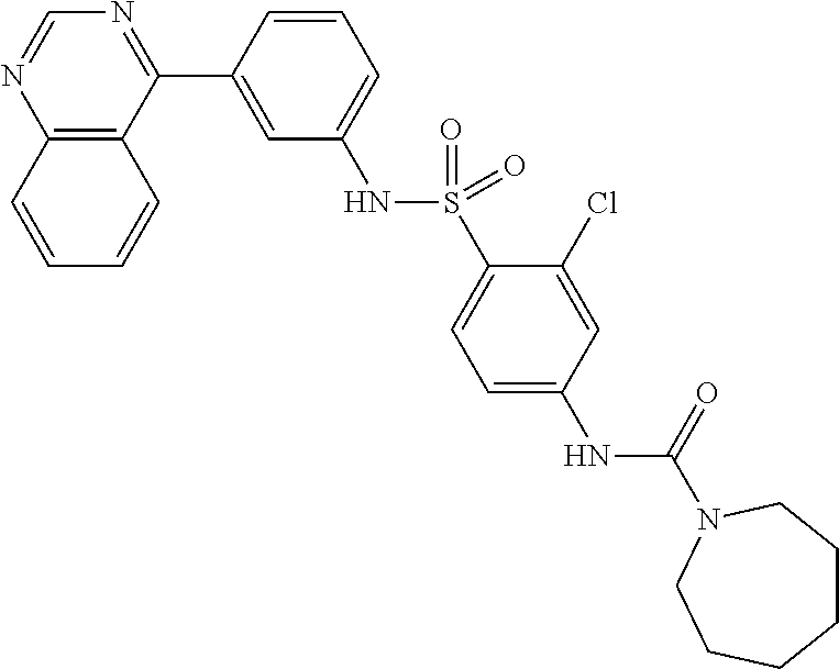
C12=C(C(C3=CC(NS(=O)(=O)C4=CC=C(NC(=O)N5CCCCCC5)C=C4Cl)=CC=C3)=NC=N1)C=CC=C2
